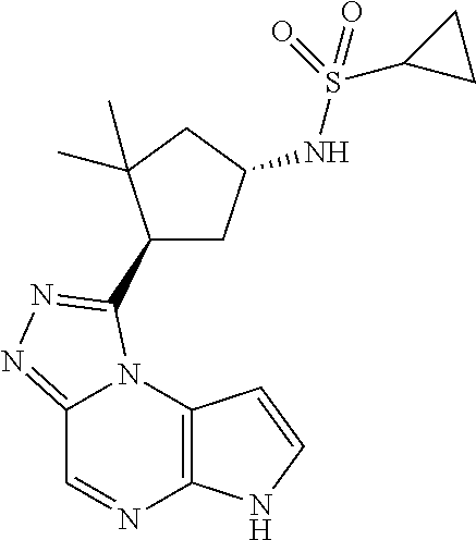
C12=NN=C(C3CC(NS(=O)(C4CC4)=O)CC3(C)C)N1C1=C(N=C2)NC=C1
